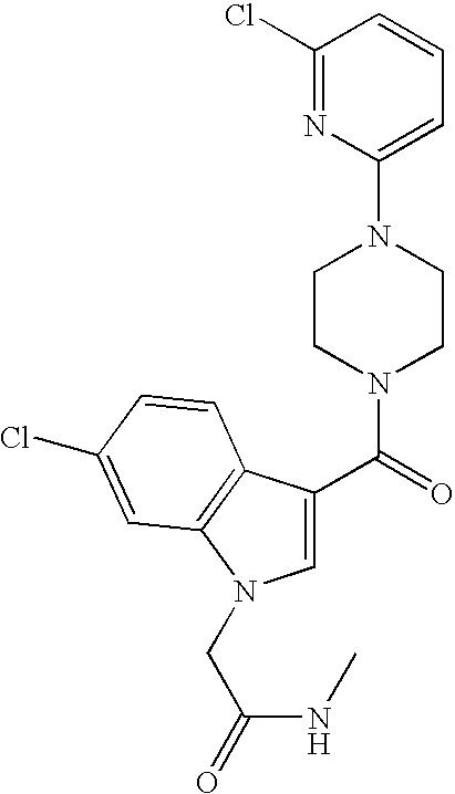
C1(Cl)=NC(N2CCN(C(=O)C3=CN(CC(NC)=O)C4=C3C=CC(Cl)=C4)CC2)=CC=C1
